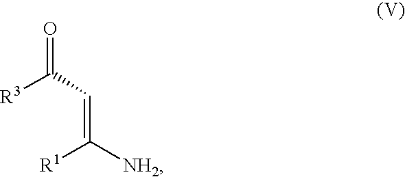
O=C(C=C([NH2])[R1])[R3]
